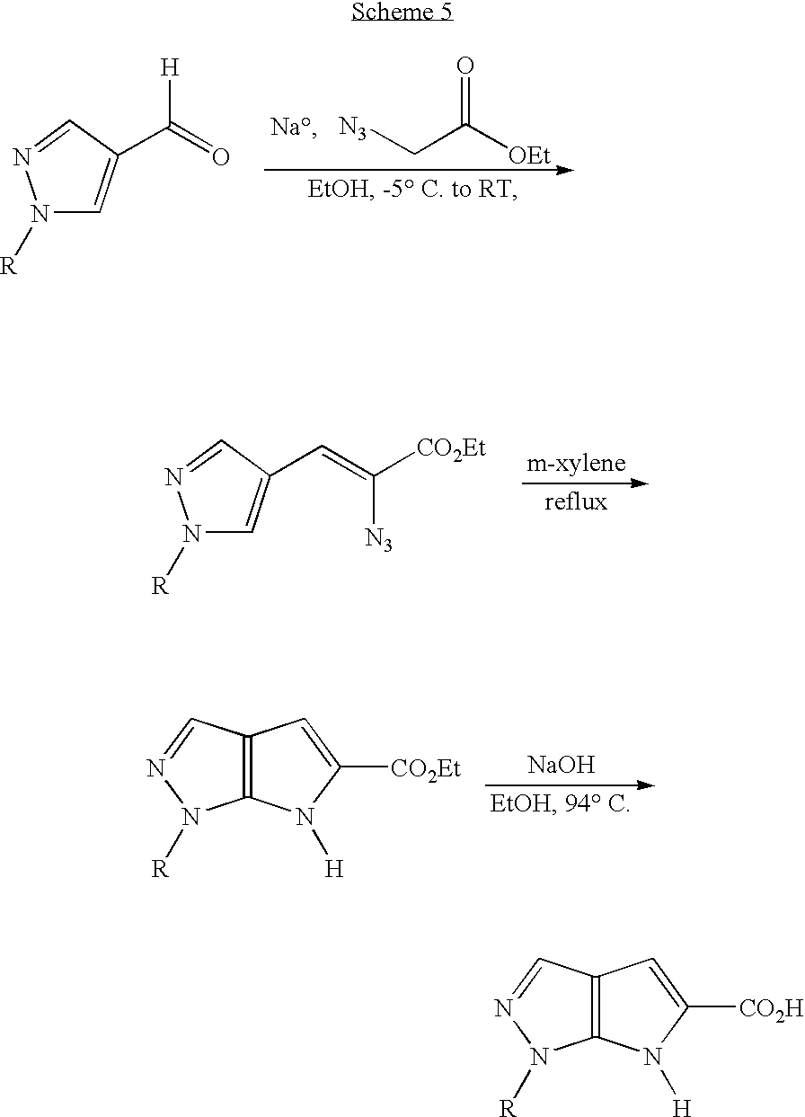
[N3]CC(=O)[OEt].N1([R])C=C(C([H])=O)C=N1.N1([R])C=C(C=C([N3])[CO2Et])C=N1.[NaOH].C12=C(C=NN1[R])C=C([CO2Et])N2[H].C12=C(C=NN1[R])C=C([CO2H])N2[H]
